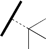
C(C)(C(C)C)(C)C
